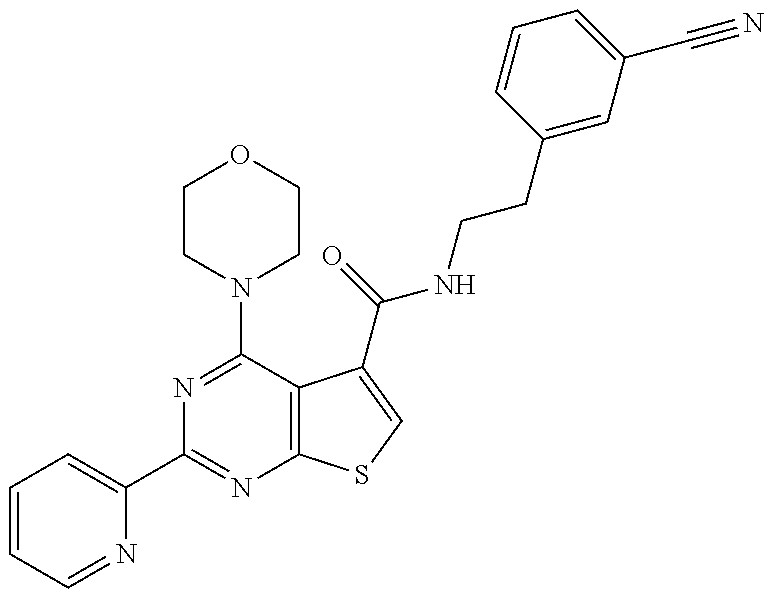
C1=CC=NC(C2=NC3=C(C(N4CCOCC4)=N2)C(C(NCCC2=CC(C#N)=CC=C2)=O)=CS3)=C1
